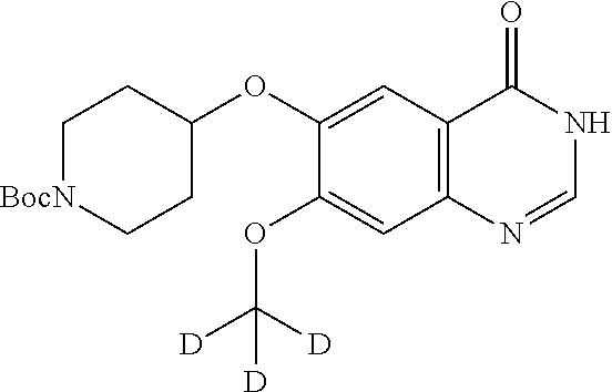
C1(OC([D])([D])[D])=CC2=C(C=C1OC1CC[BocN]CC1)C(=O)NC=N2
